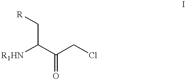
C(C(C(CCl)=O)[R1HN])[R]
